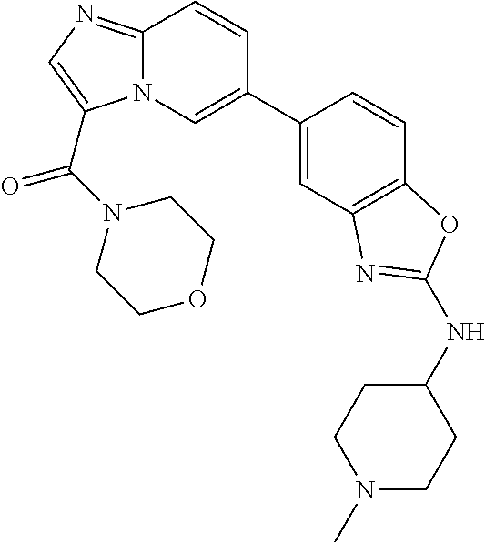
C1(C2=CN3C(=NC=C3C(N3CCOCC3)=O)C=C2)=CC2=C(C=C1)OC(NC1CCN(C)CC1)=N2
